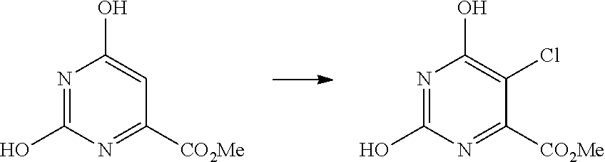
N1=C(O)N=C([CO2Me])C(Cl)=C1O.N1=C(O)N=C([CO2Me])C=C1O
